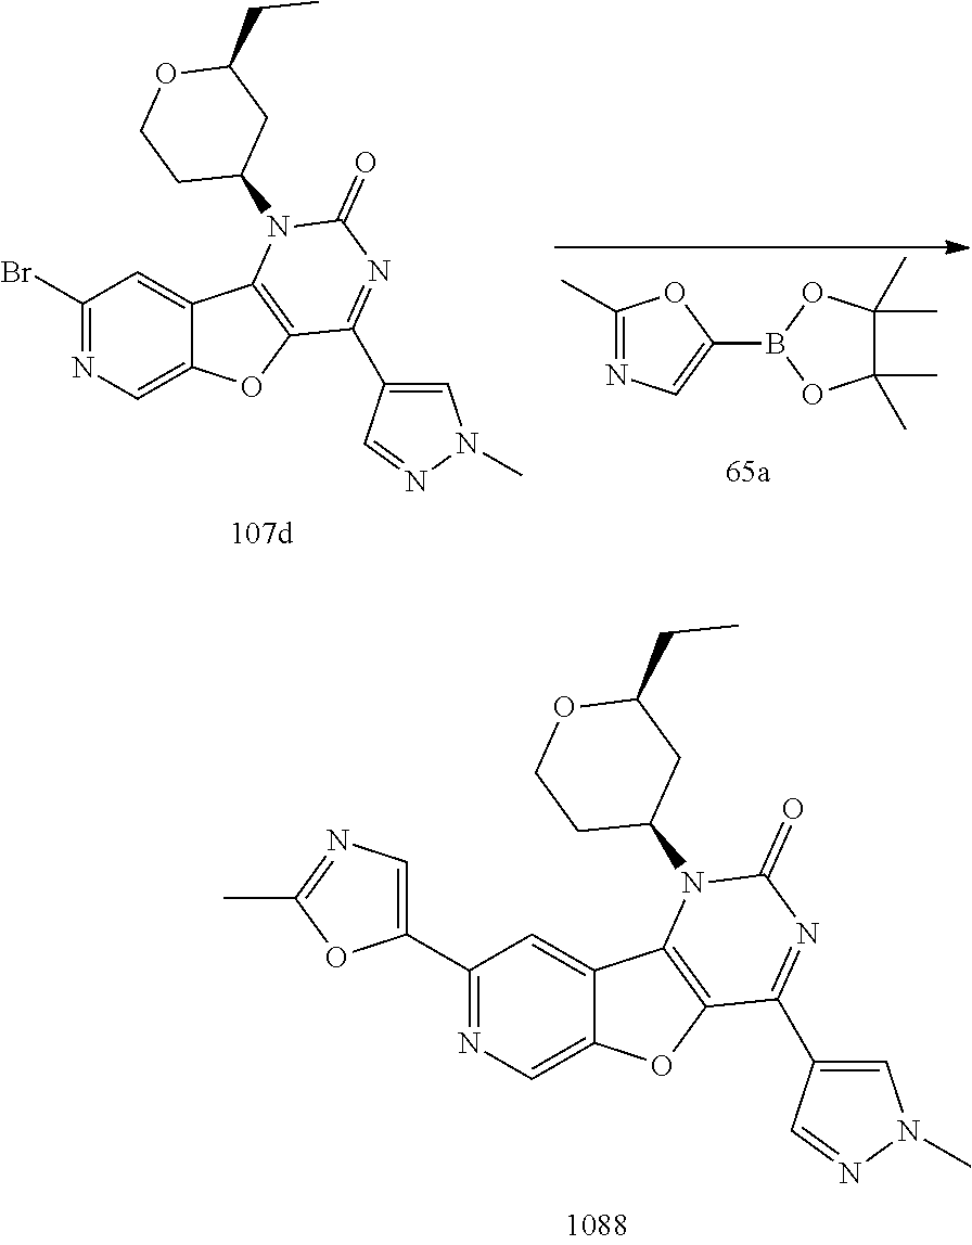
C1(C2=CN=C(C)O2)=NC=C2C(=C1)C1=C(O2)C(C2=CN(C)N=C2)=NC(=O)N1C1CC(CC)OCC1.C1(Br)=NC=C2C(=C1)C1=C(O2)C(C2=CN(C)N=C2)=NC(=O)N1C1CC(CC)OCC1.C1(C)=NC=C(B2OC(C)(C)C(C)(C)O2)O1
